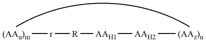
[r]([R][AAH1][AAH2][(AAz)n])[(AAu)m]
